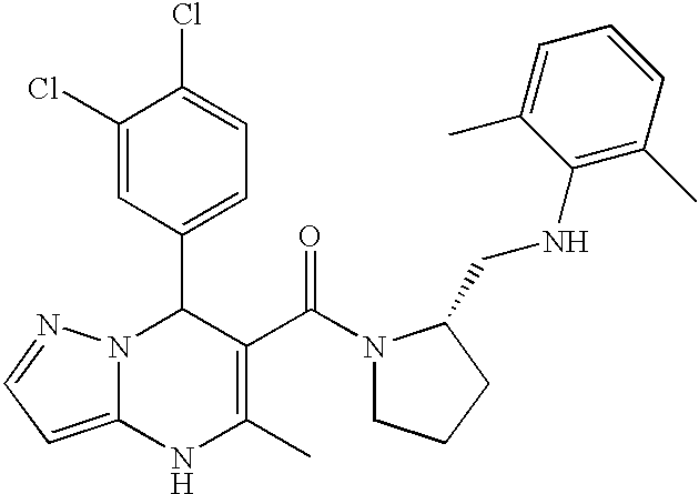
C1(Cl)=CC(C2N3C(=CC=N3)NC(C)=C2C(=O)N2CCCC2CNC2=C(C)C=CC=C2C)=CC=C1Cl
